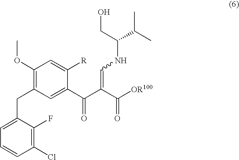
C1(OC)=C(CC2=CC=CC(Cl)=C2F)C=C(C(=O)C(C(=O)[OR100])=CNC(CO)C(C)C)C([R])=C1
